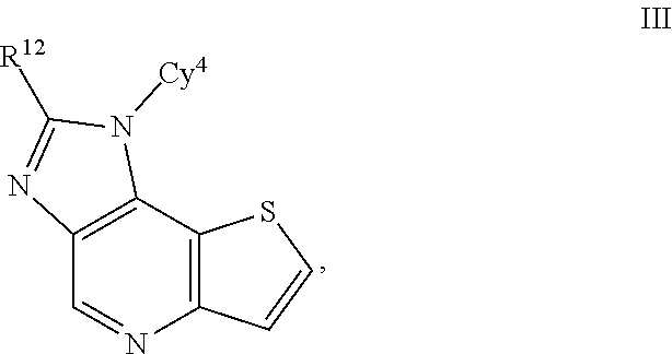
C12=C(C3=C(N=C1)C=CS3)N([Cy4])C([R12])=N2
